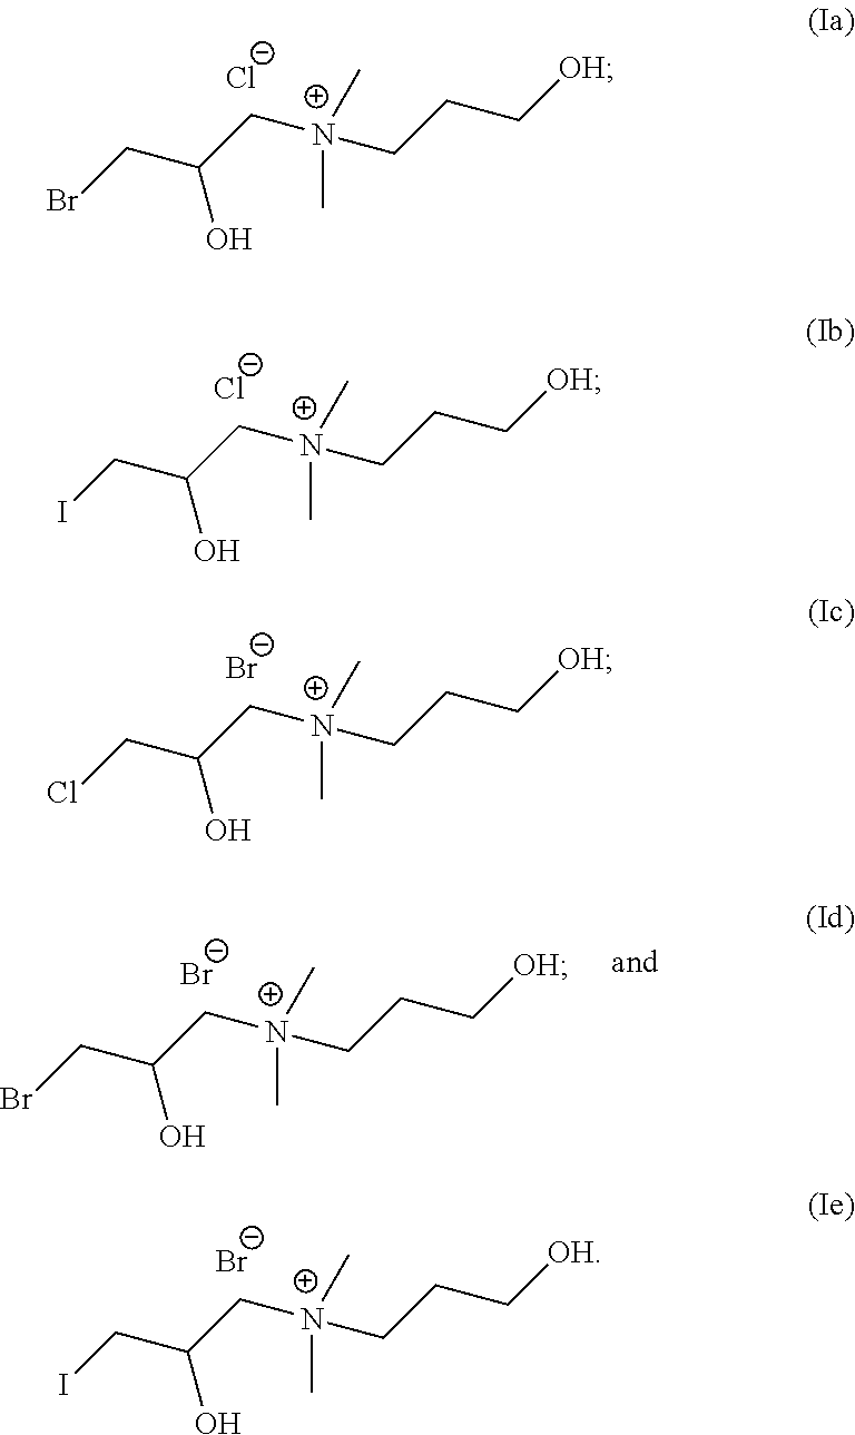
BrCC(C[N+](CCC[OH])(C)C)O.[Cl-].ICC(C[N+](CCC[OH])(C)C)O.[Cl-].ClCC(C[N+](CCC[OH])(C)C)O.[Br-].ICC(C[N+](CCC[OH])(C)C)O.[Br-].BrCC(C[N+](CCC[OH])(C)C)O.[Br-]
